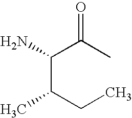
O=C(C)C(C(CC)C)N
